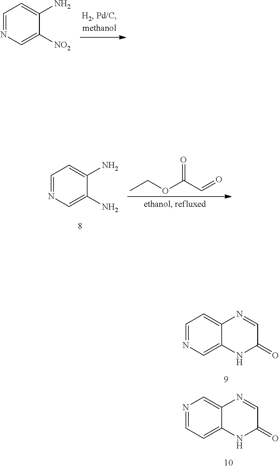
C1=NC=C([NO2])C(N)=C1.CCOC(C=O)=O.C1=NC=C(N)C(N)=C1.C1=NC=C2C(=C1)N=CC(=O)N2.N1=CC=C2C(=C1)N=CC(=O)N2
